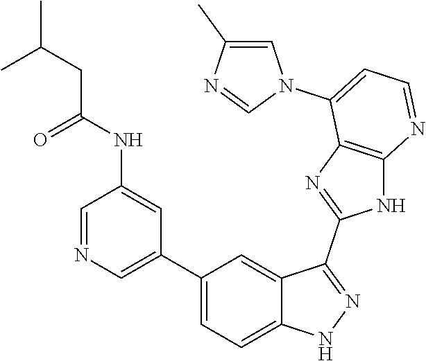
C1=NC=C(C2=CC=C3C(=C2)C(C2=NC4=C(N2)N=CC=C4N2C=C(C)N=C2)=NN3)C=C1NC(=O)CC(C)C
